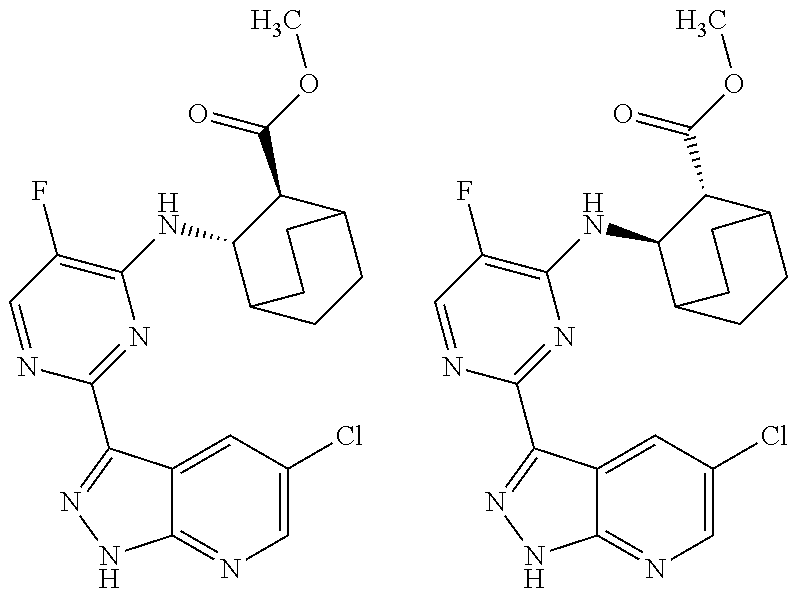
C12=NC=C(Cl)C=C1C(C1=NC(NC3C4CCC(C3C(OC)=O)CC4)=C(F)C=N1)=NN2.C12=NC=C(Cl)C=C1C(C1=NC(NC3C4CCC(C3C(OC)=O)CC4)=C(F)C=N1)=NN2
